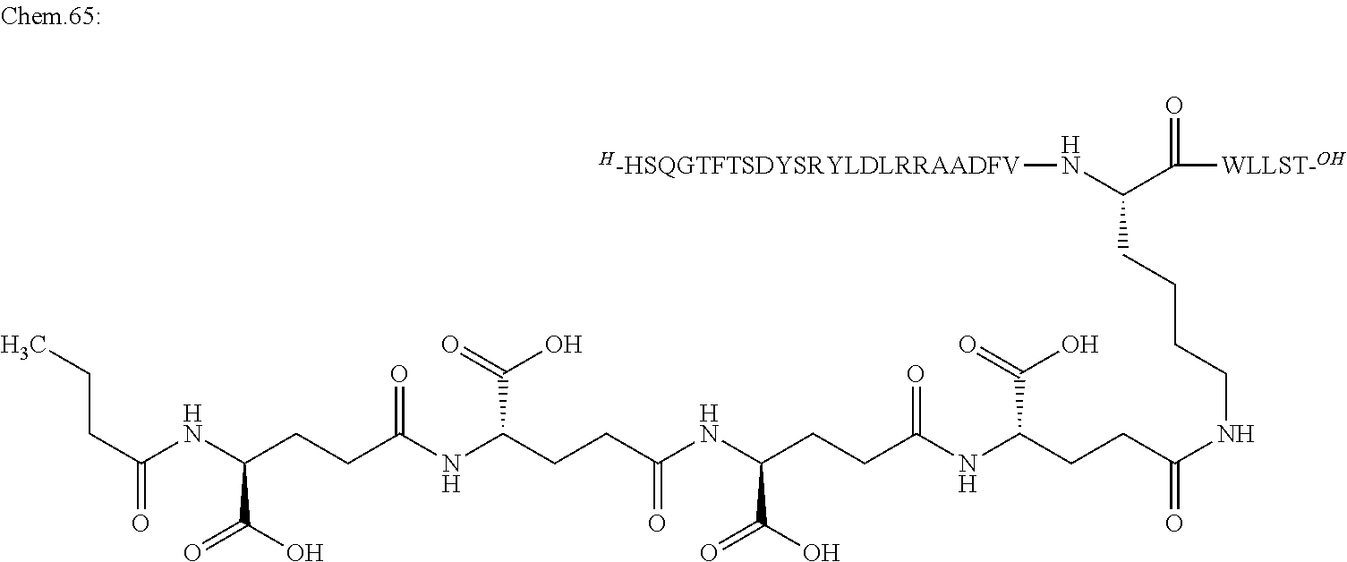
C(NC(CCC(NC(CCC(NC(CCC(NCCCCC(N[H-HSQGTFTSDYSRYLDLRRAADFV])C(=O)[WLLST-OH])=O)C(=O)O)=O)C(O)=O)=O)C(=O)O)(CCC(NC(CCC)=O)C(O)=O)=O
